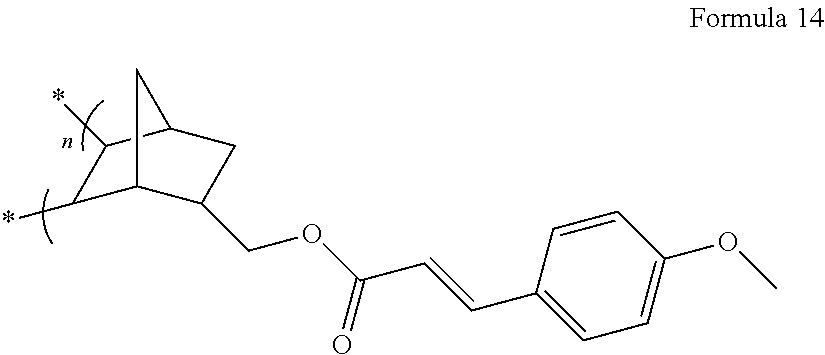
C1(*)C2CC(CC2COC(C=CC2=CC=C(OC)C=C2)=O)C1*
